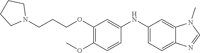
C12=CC(NC3=CC(OCCCN4CCCC4)=C(OC)C=C3)=CC=C1N=CN2C
